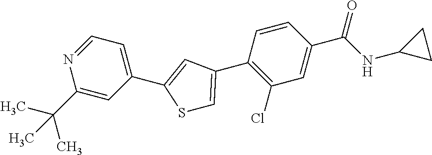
C1=NC(C(C)(C)C)=CC(C2=CC(C3=C(Cl)C=C(C(NC4CC4)=O)C=C3)=CS2)=C1
